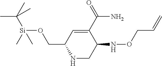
C1(CO[Si](C(C)(C)C)(C)C)NCC(NOCC=C)C(C(N)=O)=C1
